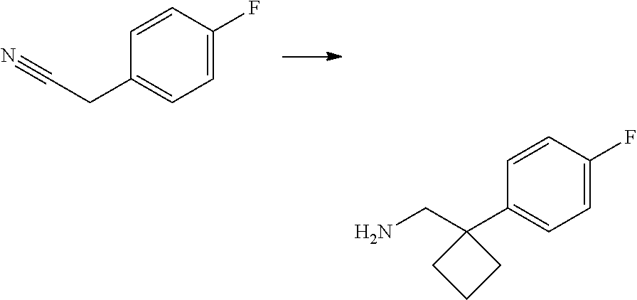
C1=CC(F)=CC=C1CC#N.C1=CC(F)=CC=C1C1(CN)CCC1
